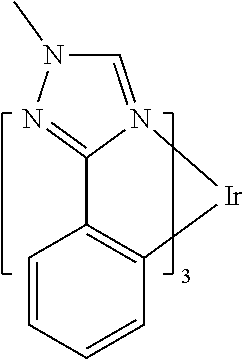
[Ir]1N2=CN(C)N=C2C2=C1C=CC=C2
